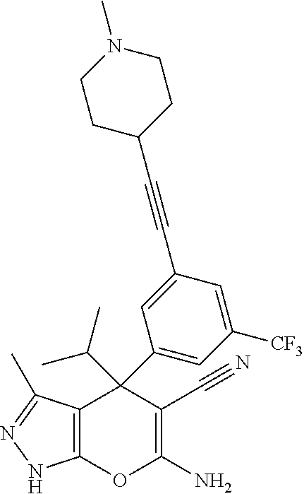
C12=C(C(C)=NN1)C(C1=CC([CF3])=CC(C#CC3CCN(C)CC3)=C1)(C(C)C)C(C#N)=C(N)O2
